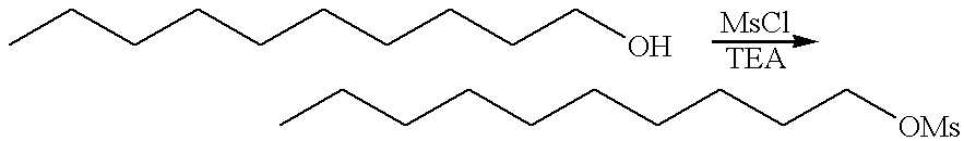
CCCCCCCCCCO.CCCCCCCCCC[OMs]
